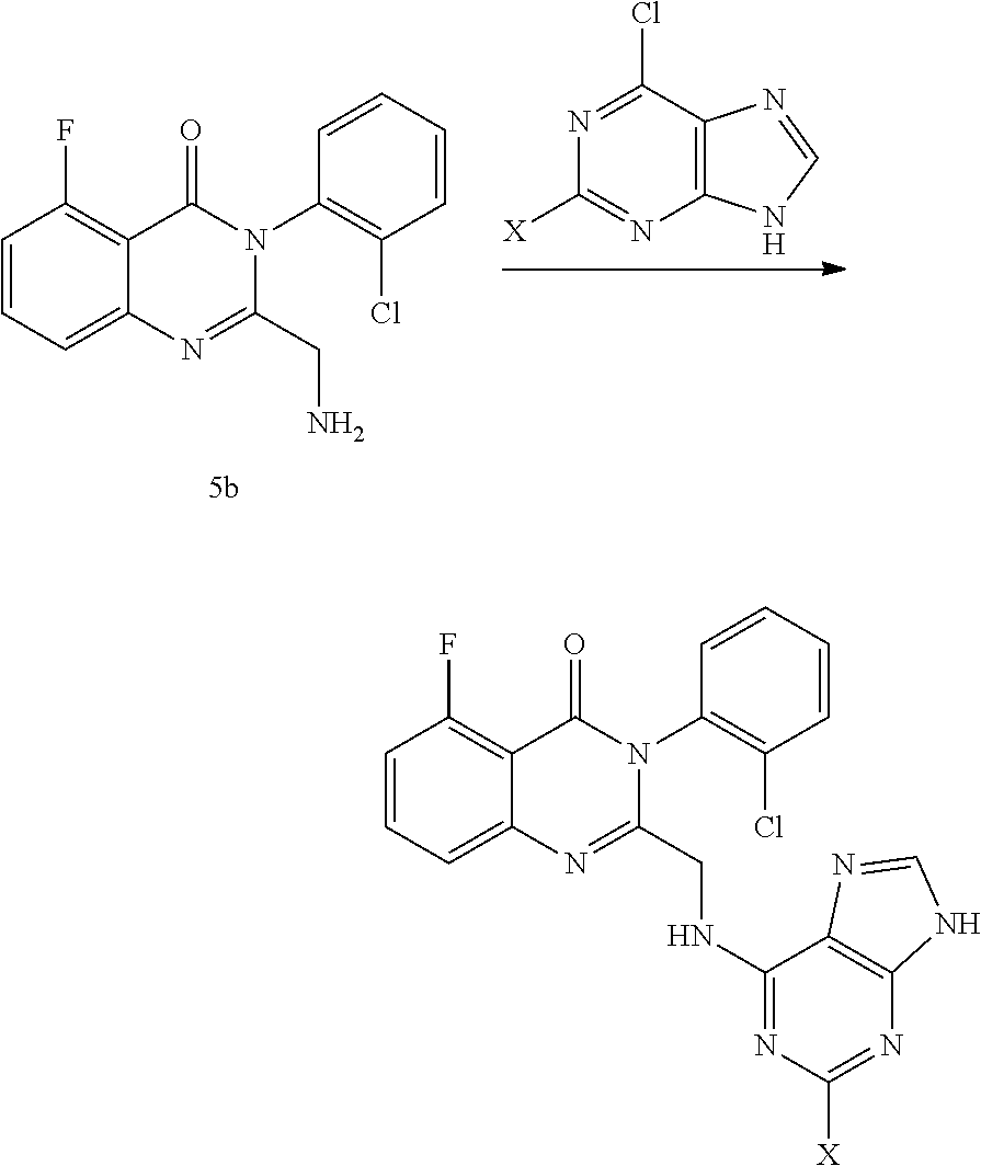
C1=CC=C2C(=C1F)C(=O)N(C1=C(Cl)C=CC=C1)C(CNC1=NC([X])=NC3=C1N=CN3)=N2.C1=CC=C2C(=C1F)C(=O)N(C1=C(Cl)C=CC=C1)C(CN)=N2.N1=C(Cl)C2=C(N=C1[X])NC=N2
